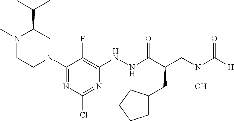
N1(C2=NC(Cl)=NC(NNC(C(CN(C([H])=O)O)CC3CCCC3)=O)=C2F)CC(C(C)C)N(C)CC1
